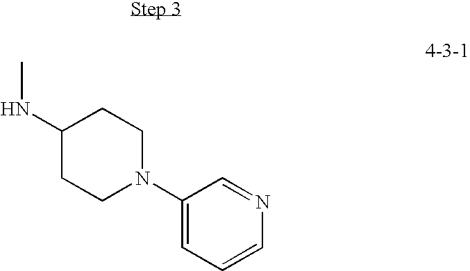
C1(NC)CCN(C2=CC=CN=C2)CC1
